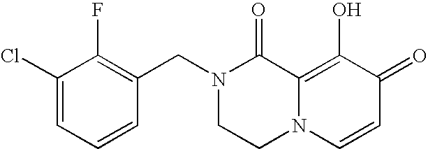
C1(CN2CCN3C(=C(O)C(=O)C=C3)C2=O)=C(F)C(Cl)=CC=C1
